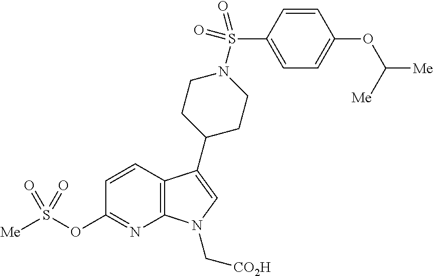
C12=C(C(C3CCN(S(C4=CC=C(OC([Me])[Me])C=C4)(=O)=O)CC3)=CN1C[CO2H])C=CC(OS([Me])(=O)=O)=N2
